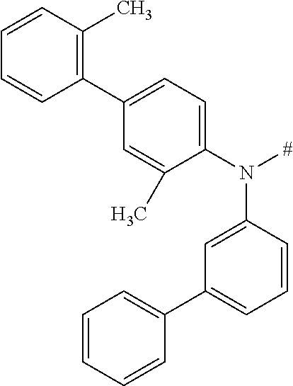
C1(C2=C(C)C=CC=C2)=CC=C(N([#])C2=CC(C3=CC=CC=C3)=CC=C2)C(C)=C1
